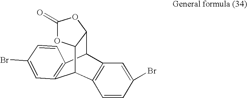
C12=C(C3C4C(C1C1=C3C=C(Br)C=C1)OC(=O)O4)C=CC(Br)=C2
